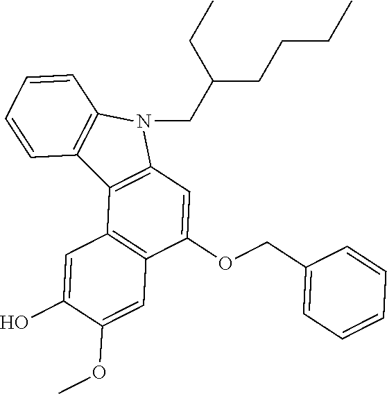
C12=C(C=C(OCC3=CC=CC=C3)C3=C1C=C(O)C(OC)=C3)N(CC(CCCC)CC)C1=C2C=CC=C1
